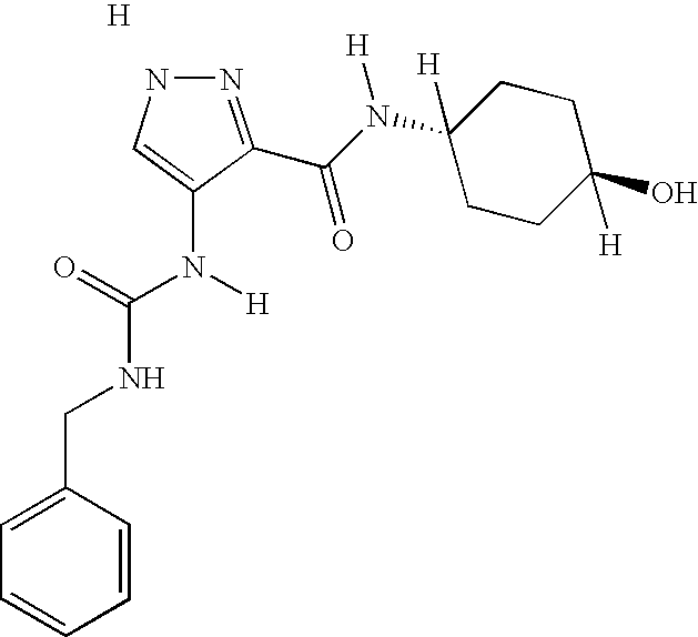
N(CC1=CC=CC=C1)C(=O)N([H])C1=CNN=C1C(N(C1([H])CCC(O)([H])CC1)[H])=O.[H]
